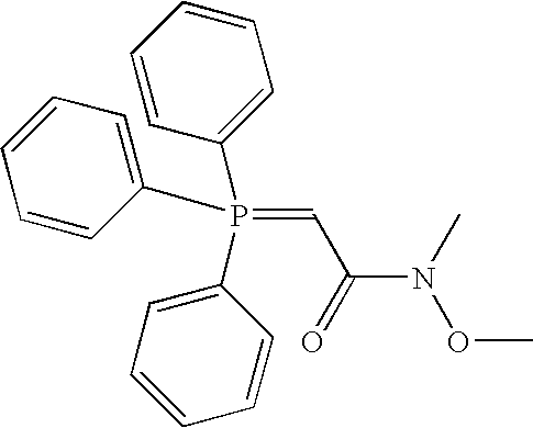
C1=CC(P(C2=CC=CC=C2)(C2=CC=CC=C2)=CC(=O)N(OC)C)=CC=C1
